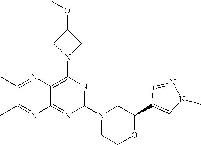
N1=C(N2CC(C3=CN(C)N=C3)OCC2)N=C2C(=C1N1CC(OC)C1)N=C(C)C(C)=N2
